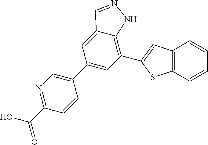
C1(C(O)=O)=NC=C(C2=CC(C3=CC4=C(S3)C=CC=C4)=C3C(=C2)C=NN3)C=C1
